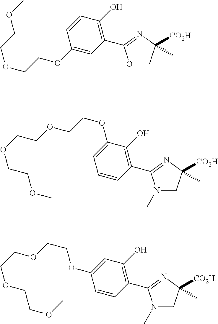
O1CC([CO2H])(C)N=C1C1=C(O)C=CC(OCCOCCOC)=C1.N1(C)CC([CO2H])(C)N=C1C1=C(O)C(OCCOCCOCCOC)=CC=C1.N1(C)CC([CO2H])(C)N=C1C1=C(O)C=C(OCCOCCOCCOC)C=C1
